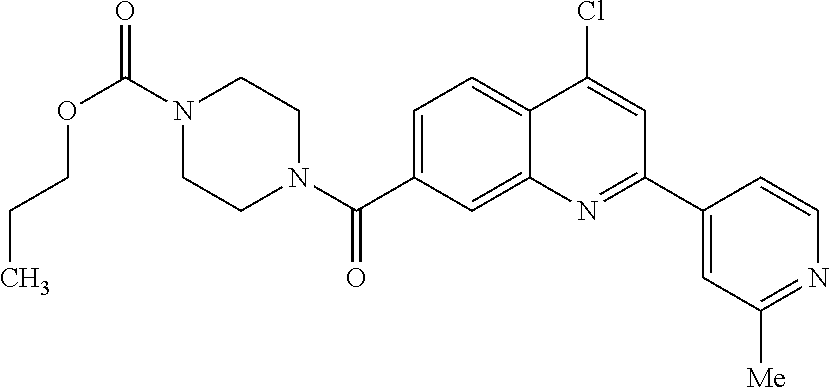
N1(C(OCCC)=O)CCN(C(=O)C2=CC=C3C(=C2)N=C(C2=CC([Me])=NC=C2)C=C3Cl)CC1
